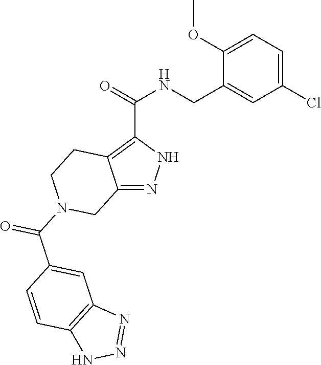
C12=NNC(C(=O)NCC3=CC(Cl)=CC=C3OC)=C1CCN(C(C1=CC3=C(C=C1)NN=N3)=O)C2
